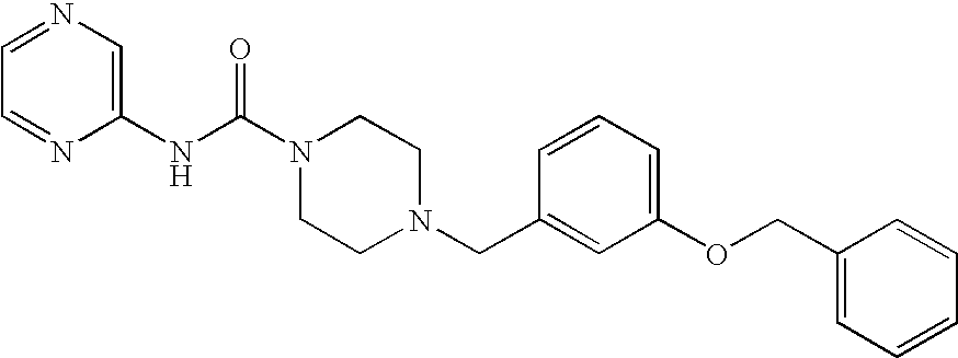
C1=NC(NC(N2CCN(CC3=CC(OCC4=CC=CC=C4)=CC=C3)CC2)=O)=CN=C1
